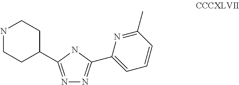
N1=C(C2CCNCC2)NC(C2=CC=CC(C)=N2)=N1
